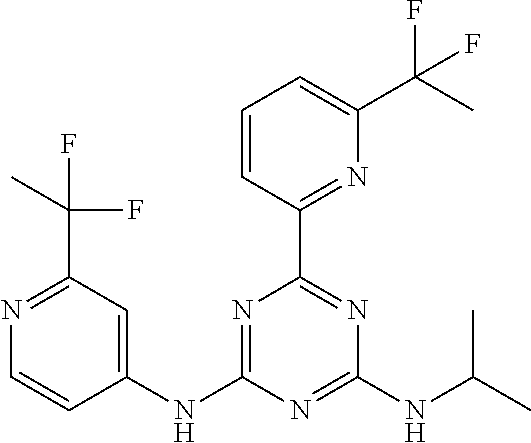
C1(NC2=CC(C(C)(F)F)=NC=C2)=NC(C2=NC(C(C)(F)F)=CC=C2)=NC(NC(C)C)=N1
